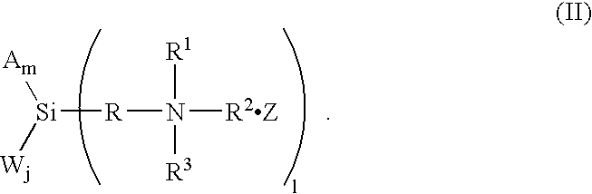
[Am][Si]([R]N([R2Z])([R1])[R3])[Wj]
